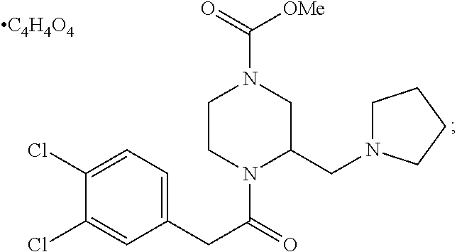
C1(CC(N2CCN(C(=O)[OMe])CC2CN2CCCC2)=O)=CC=C(Cl)C(Cl)=C1.[C4H4O4]
